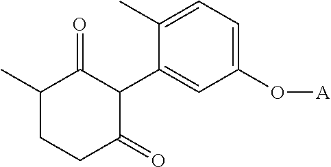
C1(C2C(=O)C(C)CCC2=O)=CC(O[A])=CC=C1C
